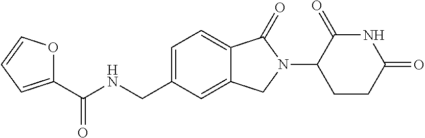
C1(C(NCC2=CC=C3C(=C2)CN(C2CCC(=O)NC2=O)C3=O)=O)=CC=CO1
